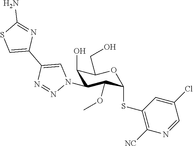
C1(O)C(N2C=C(C3=CSC(N)=N3)N=N2)C(OC)C(SC2=C([NC])N=CC(Cl)=C2)OC1CO
